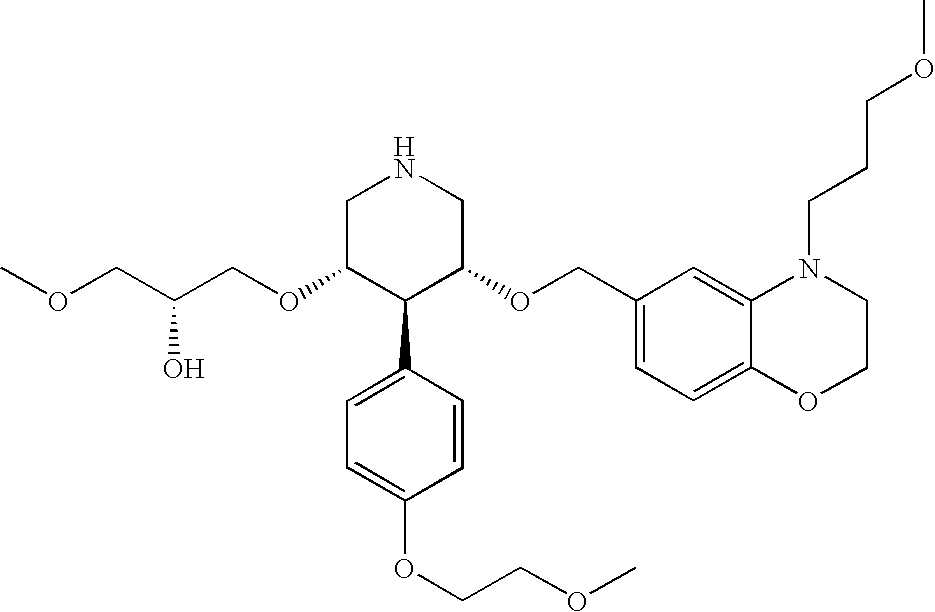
C(OC1C(C2=CC=C(OCCOC)C=C2)C(OCC2=CC=C3C(=C2)N(CCCOC)CCO3)CNC1)C(COC)O
